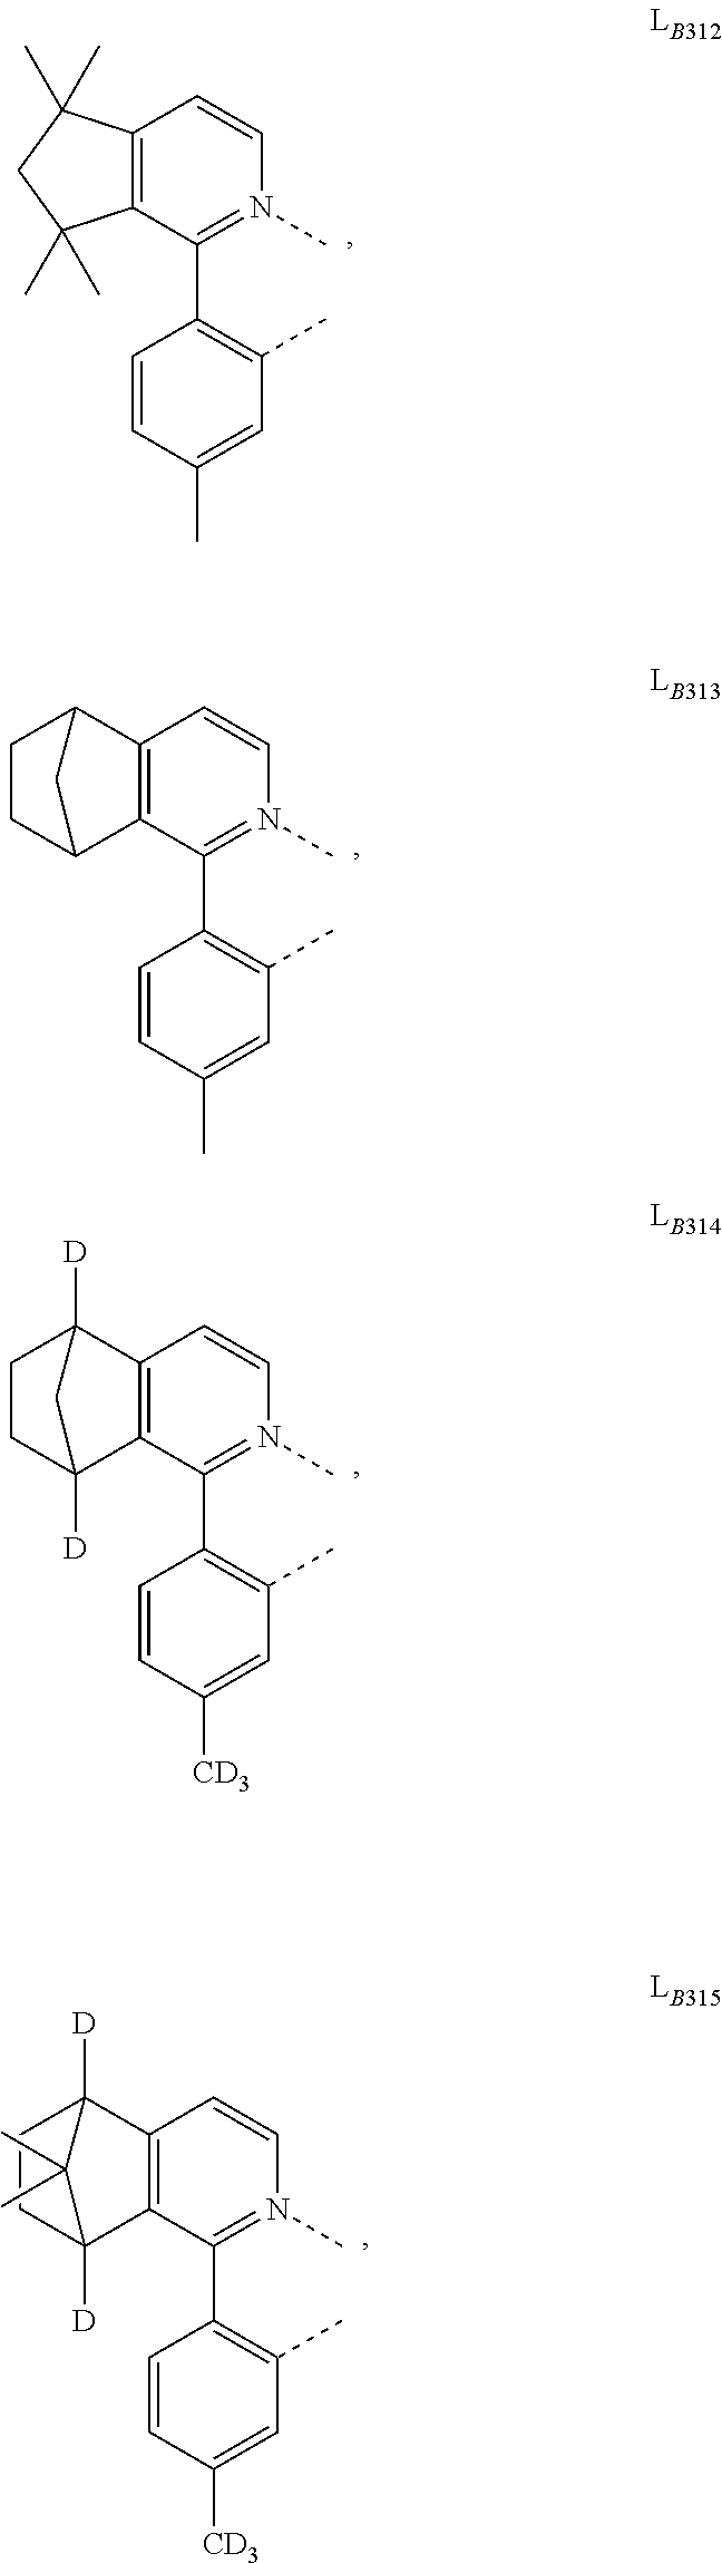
C1=CC(C)=CC(C)=C1C1=N(C)C=CC2=C1C(C)(C)CC2(C)C.C1=CC(C)=CC(C)=C1C1=N(C)C=CC2=C1C1CCC2C1.C1=CC([CD3])=CC(C)=C1C1=N(C)C=CC2=C1C1([D])CCC2([D])C1.C1=CC([CD3])=CC(C)=C1C1=N(C)C=CC2=C1C1([D])CCC2([D])C1(C)C
